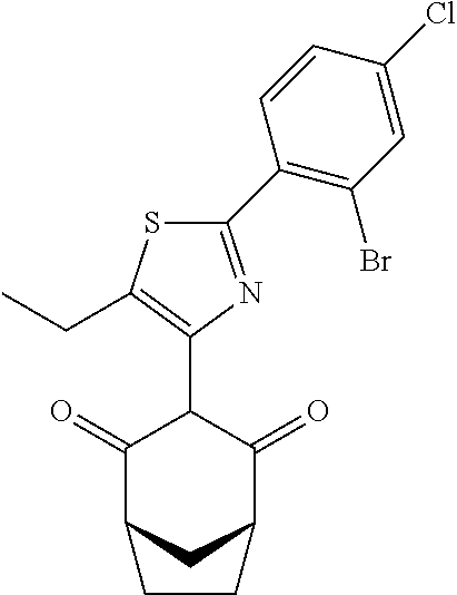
C1(=O)C2CC(C(=O)C1C1=C(CC)SC(C3=C(Br)C=C(Cl)C=C3)=N1)CC2
